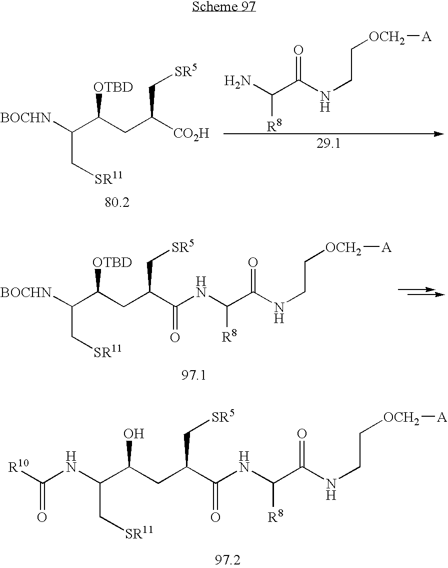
C(C[SR11])(C(CC(C(=O)NC(C(NCC[OCH2][A])=O)[R8])C[SR5])O)NC([R10])=O.C(C[SR11])(C(CC([CO2H])C[SR5])[OTBD])[BOCHN].NC(C(NCC[OCH2][A])=O)[R8].C(C[SR11])(C(CC(C(NC(C(NCC[OCH2][A])=O)[R8])=O)C[SR5])[OTBD])[BOCHN]
